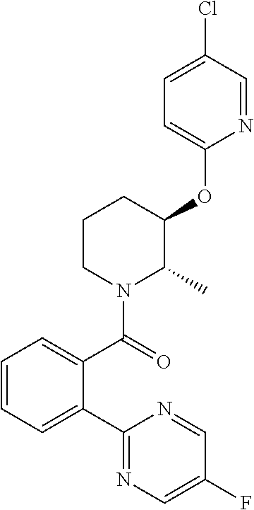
C1=CC=C(C2=NC=C(F)C=N2)C(C(=O)N2C(C)C(OC3=CC=C(Cl)C=N3)CCC2)=C1
